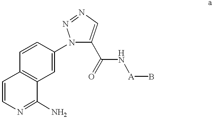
C1=CC2=C(C=C1N1C(C(N[A]B)=O)=CN=N1)C(N)=NC=C2
